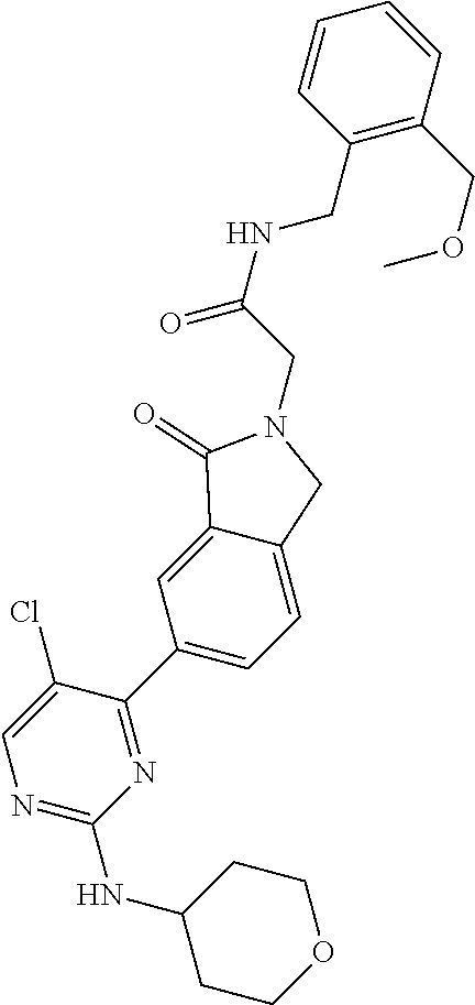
N1=C(NC2CCOCC2)N=C(C2=CC=C3C(=C2)C(=O)N(CC(=O)NCC2=C(COC)C=CC=C2)C3)C(Cl)=C1
